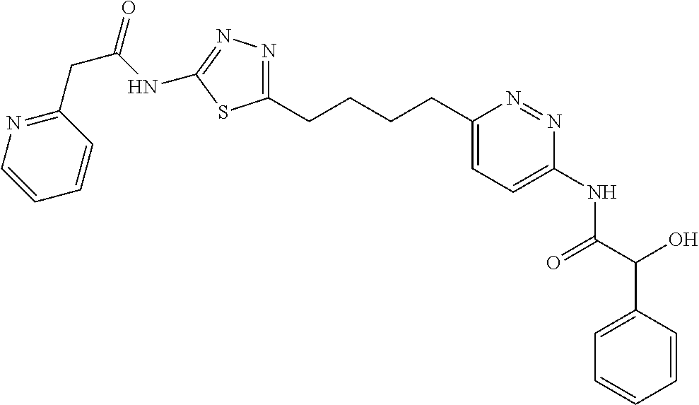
C1(CCCCC2=CC=C(NC(=O)C(C3=CC=CC=C3)O)N=N2)=NN=C(NC(CC2=NC=CC=C2)=O)S1
